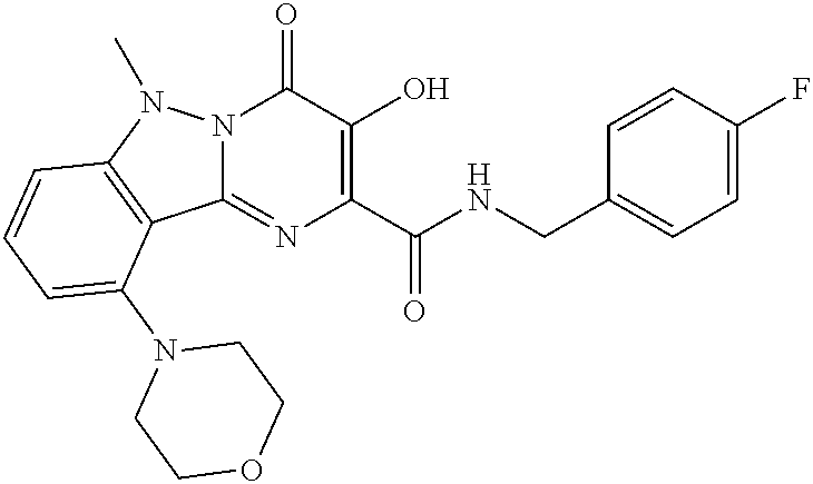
N12C(=NC(C(NCC3=CC=C(F)C=C3)=O)=C(O)C1=O)C1=C(N2C)C=CC=C1N1CCOCC1
